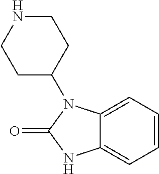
C1=CC=C2C(=C1)NC(=O)N2C1CCNCC1
